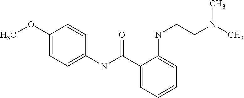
C1(OC)=CC=C(NC(C2=CC=CC=C2NCCN(C)C)=O)C=C1
